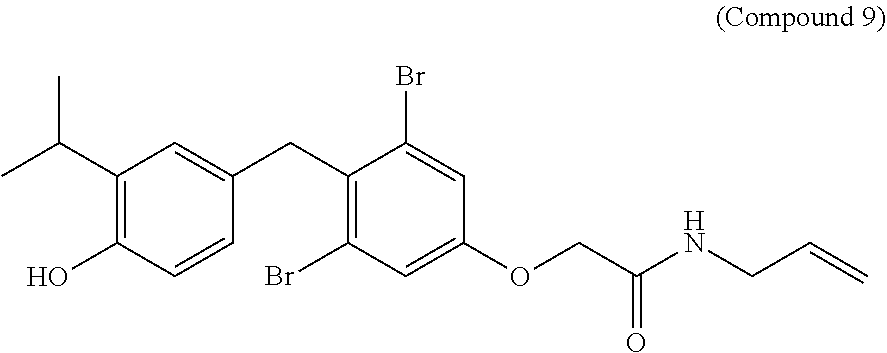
C1(C(C)C)=C(O)C=CC(CC2=C(Br)C=C(OCC(NCC=C)=O)C=C2Br)=C1
